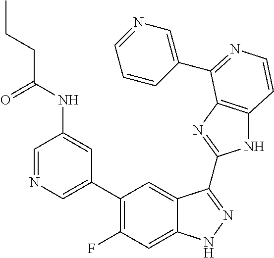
C1=C(C2=C(F)C=C3C(=C2)C(C2=NC4=C(N2)C=CN=C4C2=CN=CC=C2)=NN3)C=C(NC(CCC)=O)C=N1
